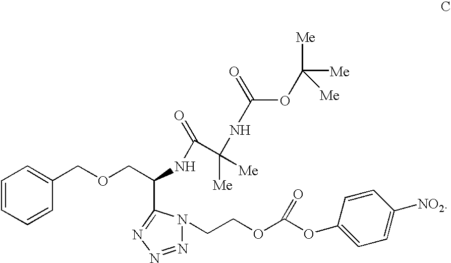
C1=CC=CC(COCC(NC(=O)C(NC(OC([Me])([Me])[Me])=O)([Me])[Me])C2=NN=NN2CCOC(OC2=CC=C([NO2])C=C2)=O)=C1
